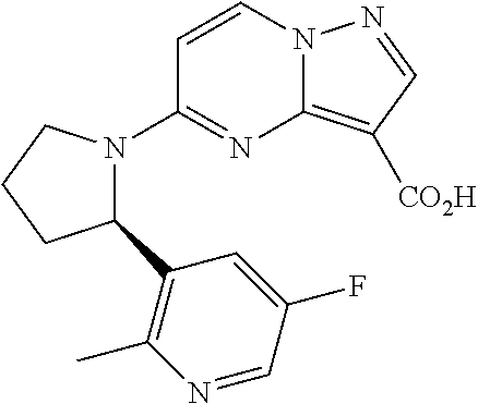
C12=C([CO2H])C=NN1C=CC(N1C(C3=C(C)N=CC(F)=C3)CCC1)=N2
